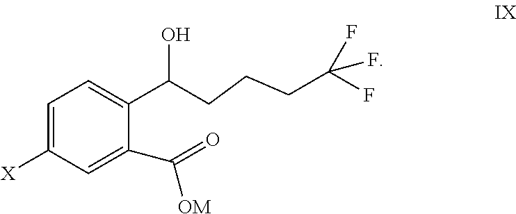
C1=C([X])C=C(C(=O)[OM])C(C(CCCC(F)(F)F)O)=C1
